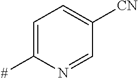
C1=C([#])N=CC([CN])=C1
